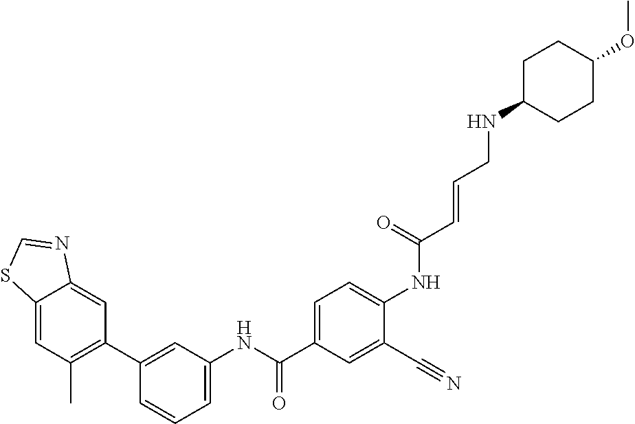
C12=CC(C)=C(C3=CC(NC(C4=CC=C(NC(C=CCNC5CCC(OC)CC5)=O)C(C#N)=C4)=O)=CC=C3)C=C1N=CS2
